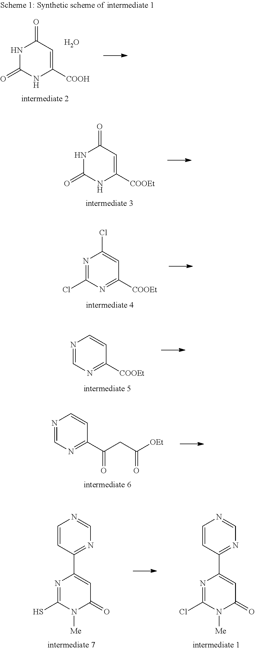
N1C(=O)NC([COOEt])=CC1=O.N1=C(Cl)N=C([COOEt])C=C1Cl.N1=CN=C([COOEt])C=C1.N1=CN=C(C(CC([OEt])=O)=O)C=C1.C1=CC(C2=CC(=O)N([Me])C(S)=N2)=NC=N1.C1=CC(C2=CC(=O)N([Me])C(Cl)=N2)=NC=N1.N1C(=O)NC([COOH])=CC1=O.O
